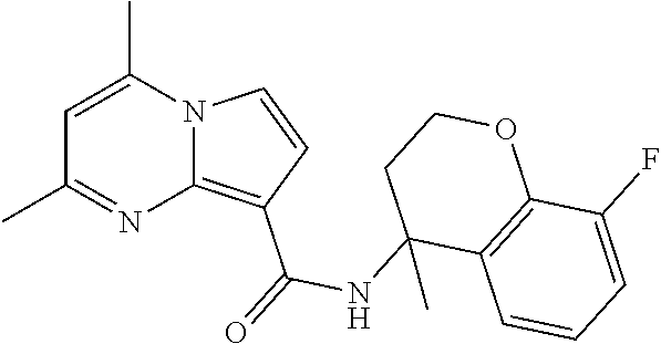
C1=C(C)N2C(=C(C(=O)NC3(C)C4=C(OCC3)C(F)=CC=C4)C=C2)N=C1C
